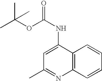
C12=C(C=CC=C1)N=C(C)C=C2NC(OC(C)(C)C)=O
